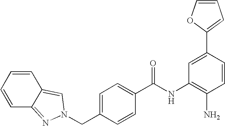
C(C1=CC=C(C(NC2=C(N)C=CC(C3=CC=CO3)=C2)=O)C=C1)N1N=C2C=CC=CC2=C1
